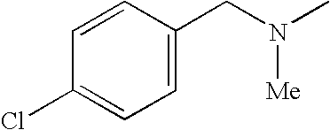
C1(Cl)=CC=C(CN(C)[Me])C=C1
